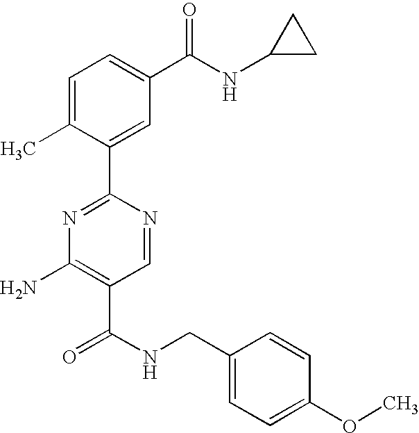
C1=NC(C2=CC(C(NC3CC3)=O)=CC=C2C)=NC(N)=C1C(NCC1=CC=C(OC)C=C1)=O
